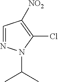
C1=NN(C(C)C)C(Cl)=C1[NO2]
